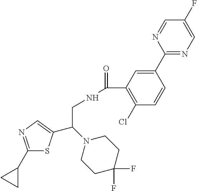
C1(C2CC2)=NC=C(C(N2CCC(F)(F)CC2)CNC(=O)C2=C(Cl)C=CC(C3=NC=C(F)C=N3)=C2)S1
